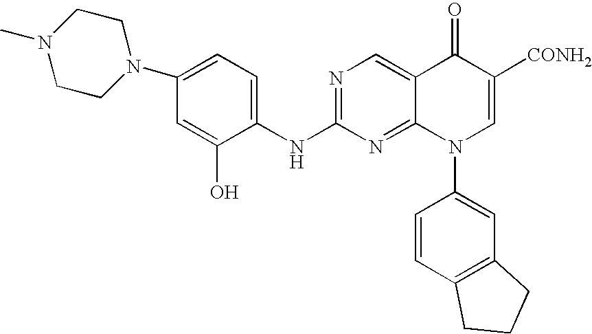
N1=C(NC2=CC=C(N3CCN(C)CC3)C=C2O)N=C2C(=C1)C(=O)C([CONH2])=CN2C1=CC2=C(C=C1)CCC2
